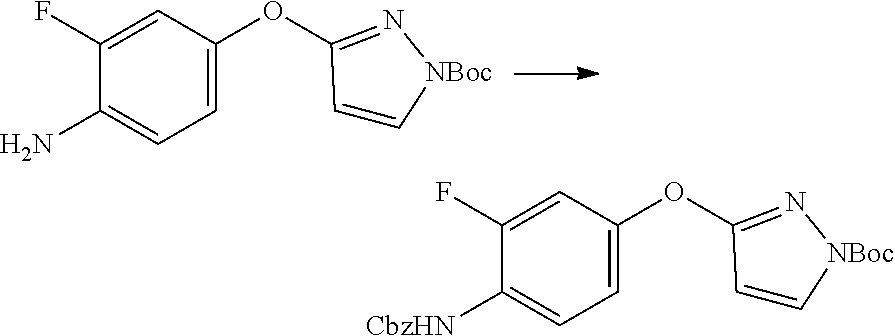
C1=C(OC2=N[NBoc]C=C2)C=C(F)C(N)=C1.C1=C(OC2=N[NBoc]C=C2)C=C(F)C([CbzHN])=C1
